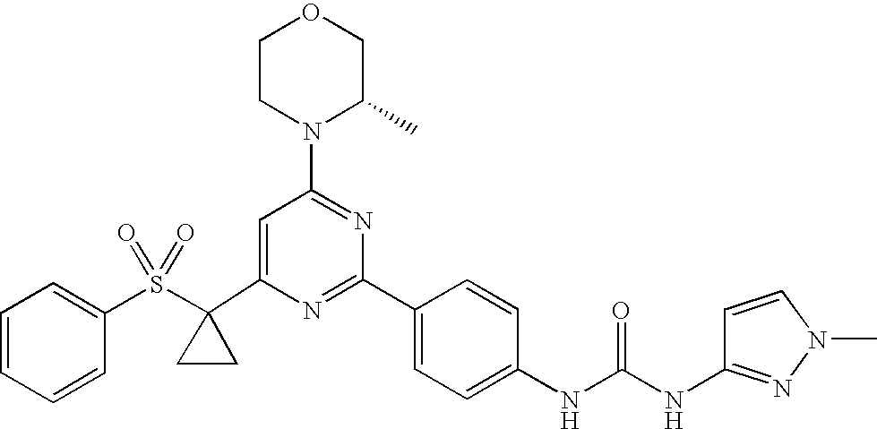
C1(C2(S(=O)(=O)C3=CC=CC=C3)CC2)=CC(N2C(C)COCC2)=NC(C2=CC=C(NC(=O)NC3=NN(C)C=C3)C=C2)=N1
